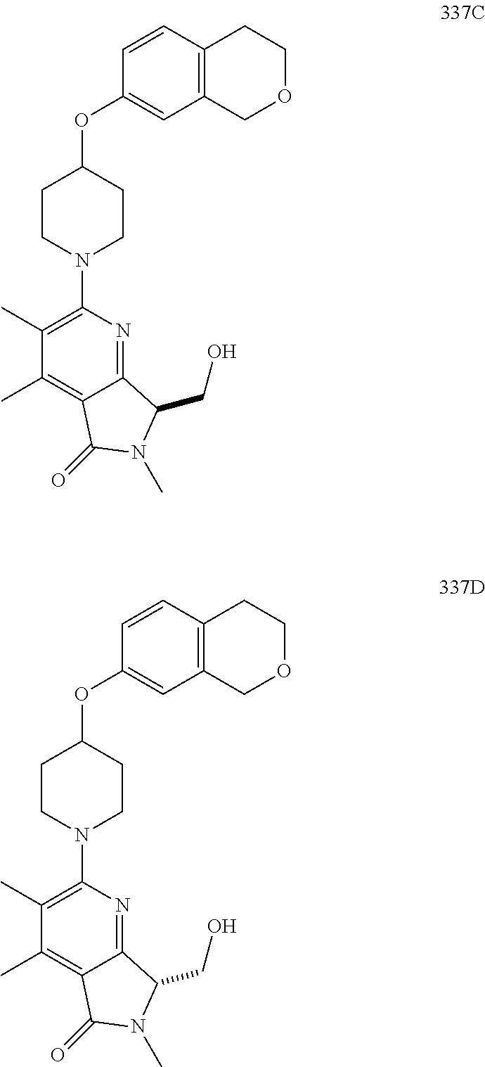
C1(C)=C(N2CCC(OC3=CC4=C(C=C3)CCOC4)CC2)N=C2C(=C1C)C(=O)N(C)C2CO.C1(C)=C(N2CCC(OC3=CC4=C(C=C3)CCOC4)CC2)N=C2C(=C1C)C(=O)N(C)C2CO
